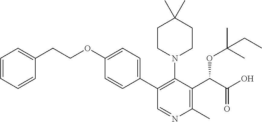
C1(OCCC2=CC=CC=C2)=CC=C(C2=C(N3CCC(C)(C)CC3)C(C(OC(C)(C)CC)C(=O)O)=C(C)N=C2)C=C1
